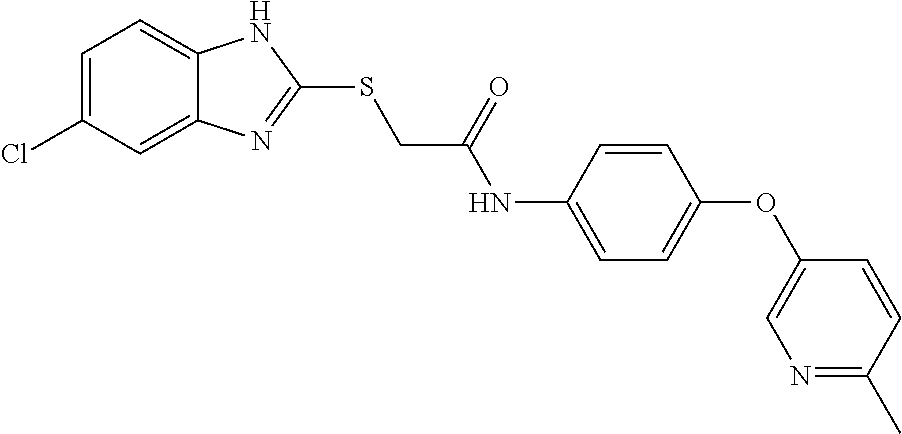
C12=CC(Cl)=CC=C1NC(SCC(NC1=CC=C(OC3=CN=C(C)C=C3)C=C1)=O)=N2
